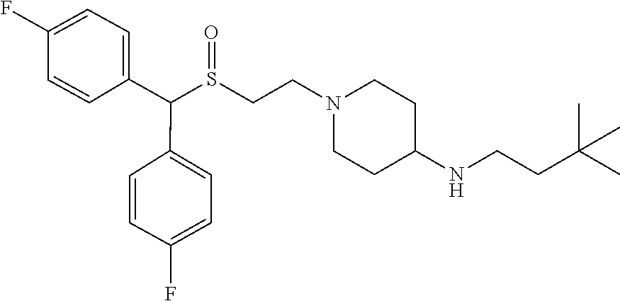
S(CCN1CCC(NCCC(C)(C)C)CC1)(C(C1=CC=C(F)C=C1)C1=CC=C(F)C=C1)=O
